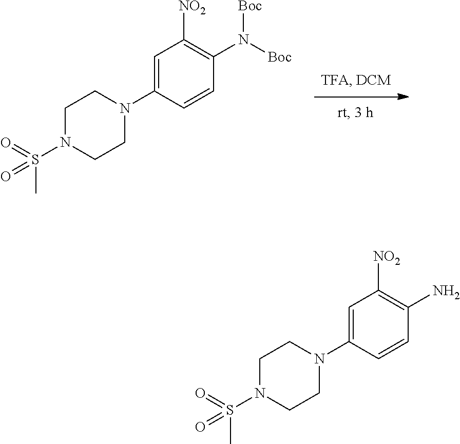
C1=C(N2CCN(S(=O)(C)=O)CC2)C=CC(N([Boc])[Boc])=C1[NO2].C1=C(N2CCN(S(=O)(C)=O)CC2)C=CC(N)=C1[NO2]
